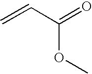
C=CC(=O)OC
